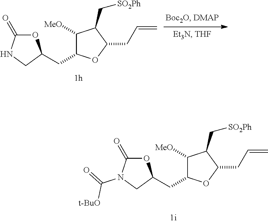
C1([MeO])C(CC2OC(=O)N(C(=O)[t-BuO])C2)OC(CC=C)C1C[SO2Ph].C1([MeO])C(CC2OC(=O)NC2)OC(CC=C)C1C[SO2Ph]
